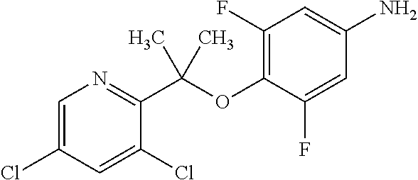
C1=C(Cl)C=C(Cl)C(C(OC2=C(F)C=C(N)C=C2F)(C)C)=N1
